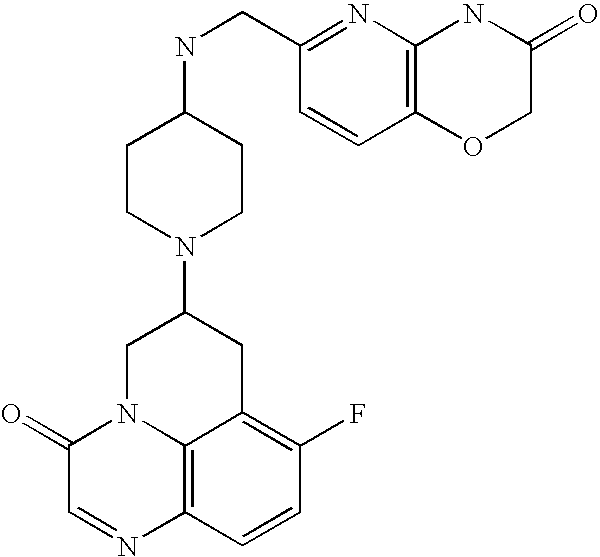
C1(=O)COC2=C(N1)N=C(CNC1CCN(C3CC4=C(F)C=CC5=C4N(C3)C(=O)C=N5)CC1)C=C2
